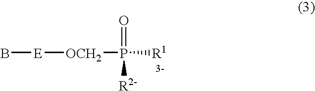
B[E][OCH2]P([R1])(=O)[R2-]
